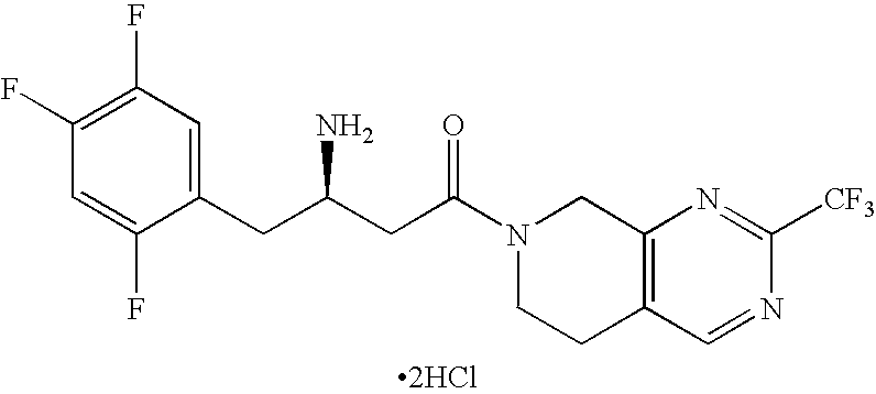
C1(CC(CC(N2CCC3=C(C2)N=C([CF3])N=C3)=O)N)=CC(F)=C(F)C=C1F.[2HCl]
